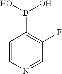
C1=CN=CC(F)=C1B(O)O
